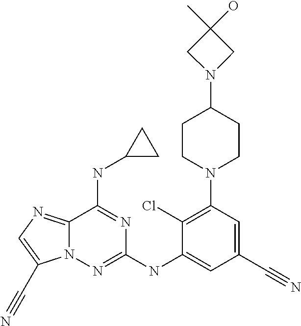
C12=NC=C(C#N)N1N=C(NC1=CC(C#N)=CC(N3CCC(N4CC(C)(O)C4)CC3)=C1Cl)N=C2NC1CC1
